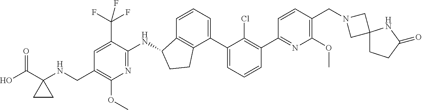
N1(CC2=C(OC)N=C(C3=C(Cl)C(C4=CC=CC5=C4CCC5NC4=NC(OC)=C(CNC5(C(O)=O)CC5)C=C4C(F)(F)F)=CC=C3)C=C2)CC2(C1)CCC(=O)N2
